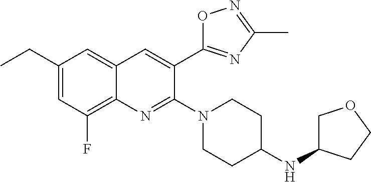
C12=C(F)C=C(CC)C=C1C=C(C1=NC(C)=NO1)C(N1CCC(NC3COCC3)CC1)=N2
